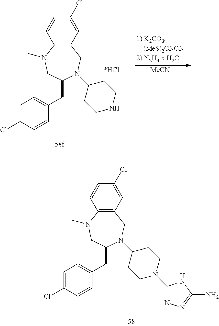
C12=C(C=C(Cl)C=C1)CN(C1CCN(C3=NN=C(N)N3)CC1)C(CC1=CC=C(Cl)C=C1)CN2C.C12=C(C=C(Cl)C=C1)CN(C1CCNCC1)C(CC1=CC=C(Cl)C=C1)CN2C.[MeCN]
